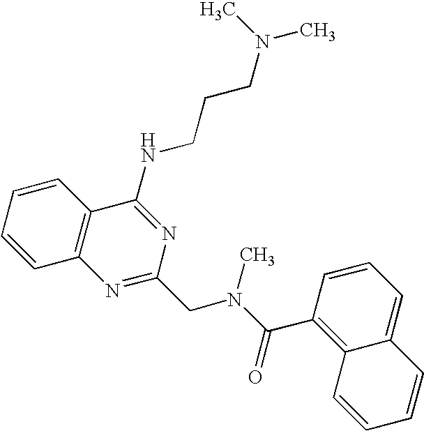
C1=CC=CC2=C1N=C(CN(C(=O)C1=C3C(=CC=C1)C=CC=C3)C)N=C2NCCCN(C)C
